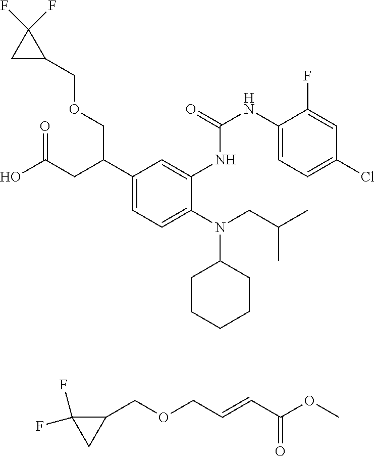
N(C1CCCCC1)(CC(C)C)C1=CC=C(C(CC(O)=O)COCC2C(F)(F)C2)C=C1NC(=O)NC1=CC=C(Cl)C=C1F.C1(COCC=CC(OC)=O)C(F)(F)C1
